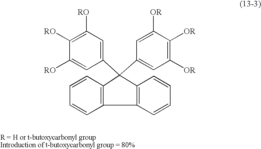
C1=CC2=C(C=C1)C1=C(C2(C2=CC([OR])=C([OR])C([OR])=C2)C2=CC([RO])=C([RO])C([RO])=C2)C=CC=C1
